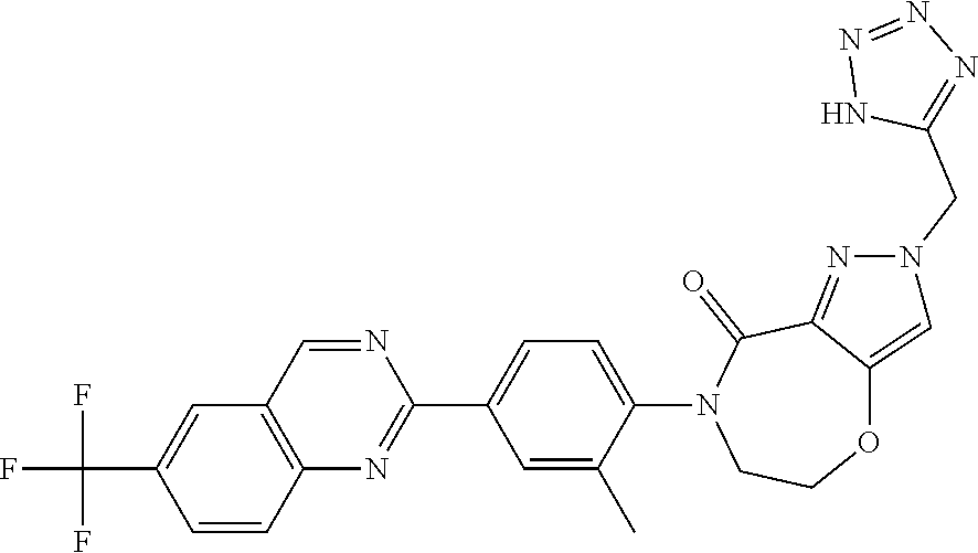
C12=C(C=NC(C3=CC=C(N4CCOC5=CN(CC6=NN=NN6)N=C5C4=O)C(C)=C3)=N1)C=C(C(F)(F)F)C=C2
